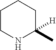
C1CNC(C)([H])CC1
